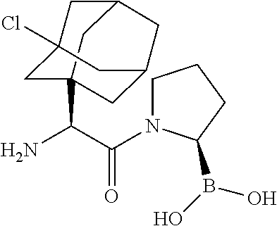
NC(C(=O)N1CCCC1B(O)O)C12CC3(Cl)CC(C1)CC(C2)C3
